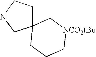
C12(CCNC1)CCC[NCO2tBu]C2
